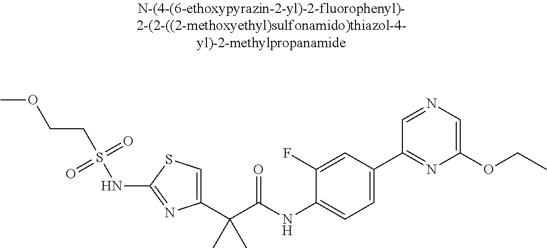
C1(C(C(NC2=CC=C(C3=NC(OCC)=CN=C3)C=C2F)=O)(C)C)=CSC(NS(CCOC)(=O)=O)=N1
